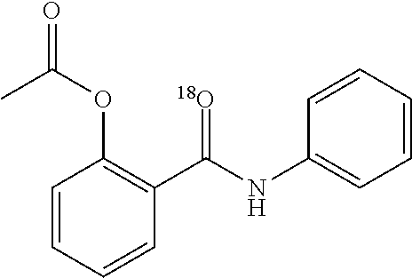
C1=CC=CC(C(NC2=CC=CC=C2)=[18O])=C1OC(=O)C
